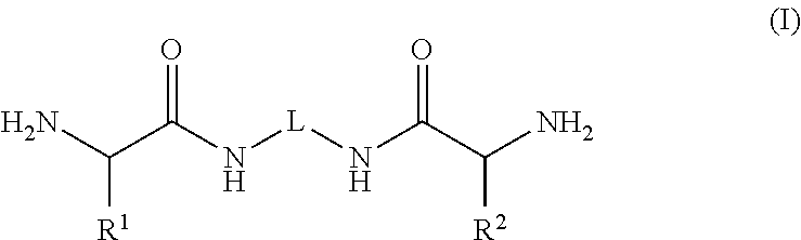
NC(C(N[L]NC(C(N)[R2])=O)=O)[R1]
